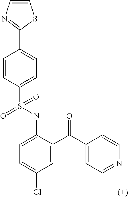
C1=CC(S(NC2=CC=C(Cl)C=C2C(=O)C2=CC=NC=C2)(=O)=O)=CC=C1C1=NC=CS1
